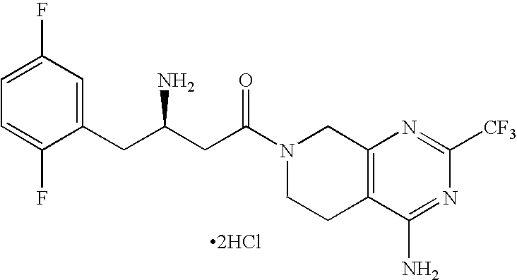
C1(CC(CC(N2CCC3=C(C2)N=C([CF3])N=C3N)=O)N)=CC(F)=CC=C1F.[2HCl]
